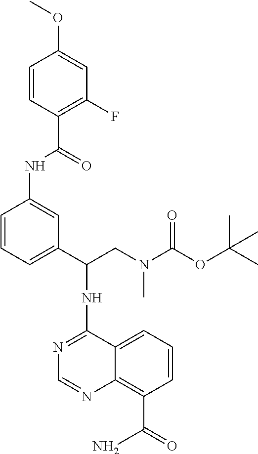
N(C1=NC=NC2=C(C(=O)N)C=CC=C12)C(CN(C(OC(C)(C)C)=O)C)C1=CC=CC(NC(C2=C(F)C=C(OC)C=C2)=O)=C1
